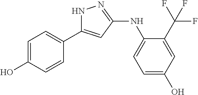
C1=C(O)C=CC(C2=CC(NC3=CC=C(O)C=C3C(F)(F)F)=NN2)=C1
